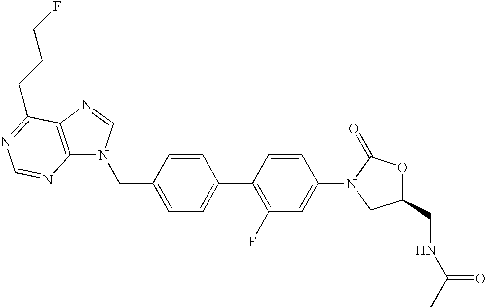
C1(CN2C3=C(N=C2)C(CCCF)=NC=N3)=CC=C(C2=C(F)C=C(N3CC(CNC(C)=O)OC3=O)C=C2)C=C1
